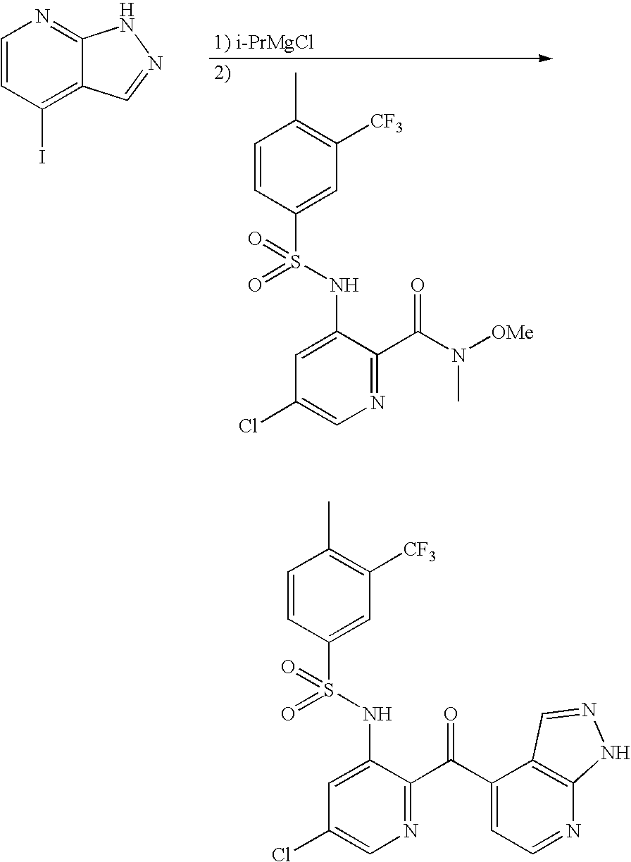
C1=CC(S(NC2=CC(Cl)=CN=C2C(N([OMe])C)=O)(=O)=O)=CC([CF3])=C1C.C1=CC(I)=C2C(=N1)NN=C2.C1=CC(S(NC2=CC(Cl)=CN=C2C(C2=CC=NC3=C2C=NN3)=O)(=O)=O)=CC([CF3])=C1C
